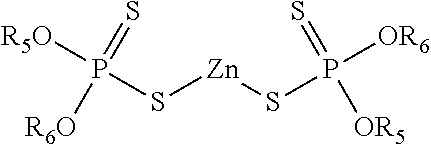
[R6O]P(S[Zn]SP([OR5])(=S)[OR6])(=S)[R5O]
